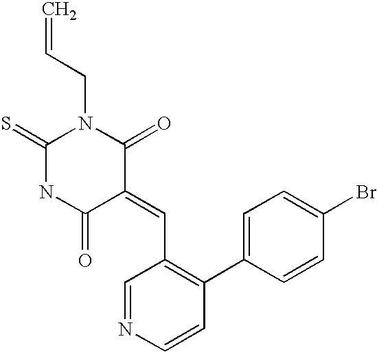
C=CCN1C(=S)NC(=O)C(=CC2=C(C3=CC=C(Br)C=C3)C=CN=C2)C1=O
